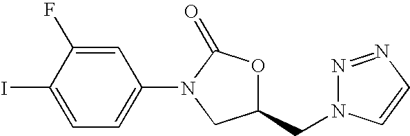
C1=C(F)C(I)=CC=C1N1C(=O)OC(CN2N=NC=C2)C1
